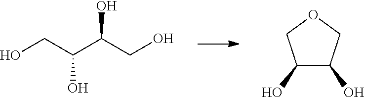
OCC(C(CO)O)O.C1(O)C(O)COC1
